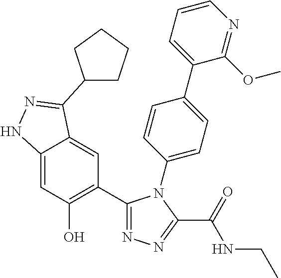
C12=CC(O)=C(C3=NN=C(C(=O)NCC)N3C3=CC=C(C4=CC=CN=C4OC)C=C3)C=C1C(C1CCCC1)=NN2
